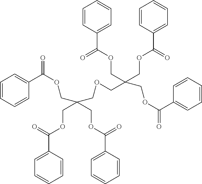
C(C(COC(C1=CC=CC=C1)=O)(COC(=O)C1=CC=CC=C1)COC(C1=CC=CC=C1)=O)OCC(COC(=O)C1=CC=CC=C1)(COC(=O)C1=CC=CC=C1)COC(C1=CC=CC=C1)=O
